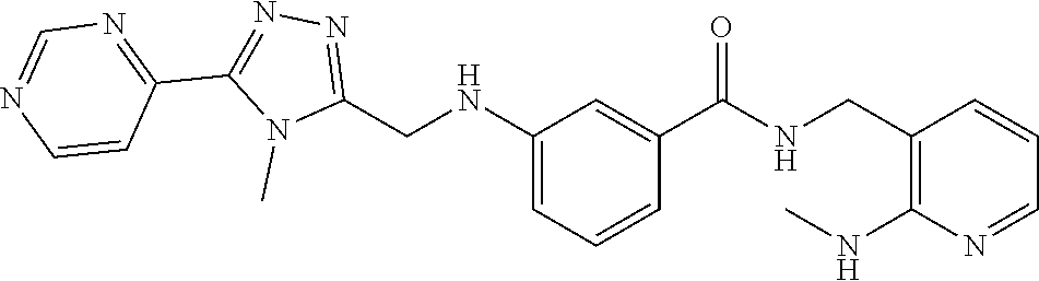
N1(C)C(CNC2=CC=CC(C(=O)NCC3=C(NC)N=CC=C3)=C2)=NN=C1C1=NC=NC=C1
